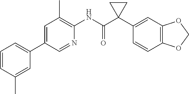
C1=C(C2=CC=CC(C)=C2)C=NC(NC(C2(C3=CC4=C(C=C3)OCO4)CC2)=O)=C1C
